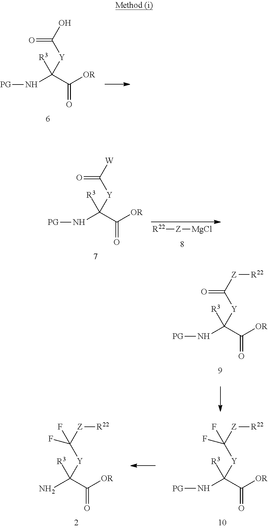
N(C(C([OR])=O)([R3])[Y]C(O)=O)[PG].N(C(C([OR])=O)([R3])[Y]C([W])=O)[PG].[R22][Z][MgCl].N(C(C([OR])=O)([R3])[Y]C([Z][R22])=O)[PG].N(C(C([OR])=O)([R3])[Y]C([Z][R22])(F)F)[PG].NC(C([OR])=O)([R3])[Y]C([Z][R22])(F)F
